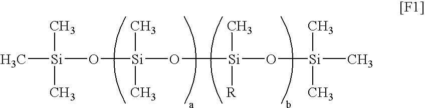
C[Si](O[Si](O[Si](O[Si](C)(C)C)(C)[R])(C)C)(C)C
